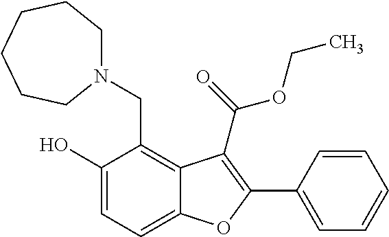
C1(O)=CC=C2C(=C1CN1CCCCCC1)C(C(=O)OCC)=C(C1=CC=CC=C1)O2
